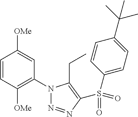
C1=CC([OMe])=C(N2N=NC(S(=O)(C3=CC=C(C(C)(C)C)C=C3)=O)=C2CC)C=C1[OMe]
